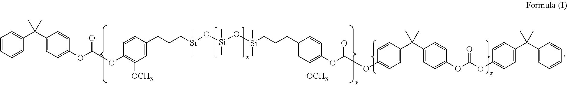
C1=CC=CC(C(C2=CC=C(OC(OC3=C([OCH3])C=C(CCC[Si](O[Si](O[Si](CCCC4=CC([OCH3])=C(OC(OC5=CC=C(C(C6=CC=C(OC(OC7=CC=C(C(C8=CC=CC=C8)(C)C)C=C7)=O)C=C6)(C)C)C=C5)=O)C=C4)(C)C)(C)C)(C)C)C=C3)=O)C=C2)(C)C)=C1
